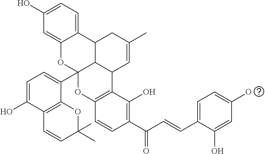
C1(O)=CC=C2C(=C1)OC1(C3=CC=C(O)C4=C3OC(C)(C)C=C4)C3C2CC(C)=CC3C2=C(O1)C=CC(C(C=CC1=CC=C(O)C=C1O)=O)=C2O
